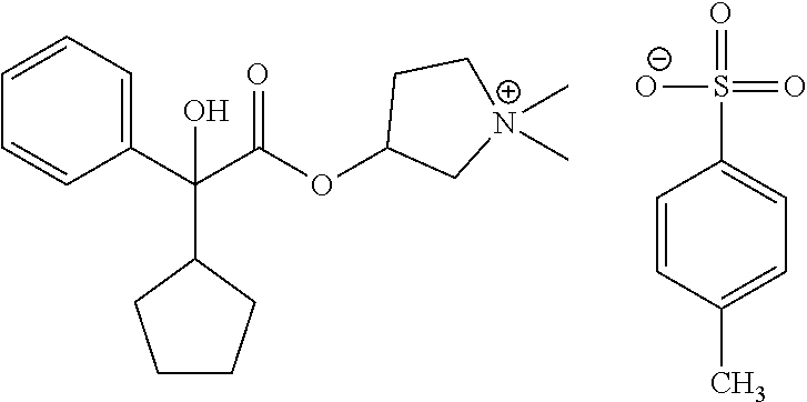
C1=CC=C(C(C(OC2C[N+](C)(C)CC2)=O)(O)C2CCCC2)C=C1.C1=CC(C)=CC=C1S(=O)(=O)[O-]
